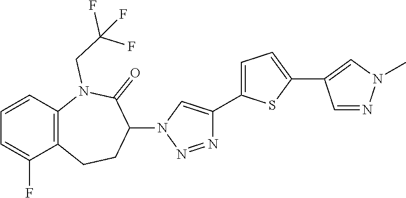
C1=CC2=C(C(F)=C1)CCC(N1C=C(C3=CC=C(C4=CN(C)N=C4)S3)N=N1)C(=O)N2CC(F)(F)F
